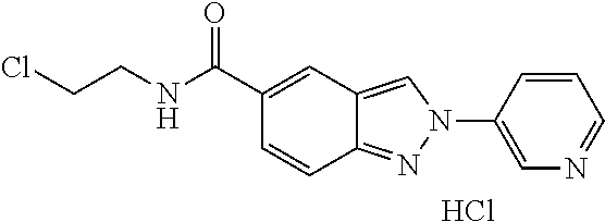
C1=CC2=NN(C3=CN=CC=C3)C=C2C=C1C(NCCCl)=O.Cl
